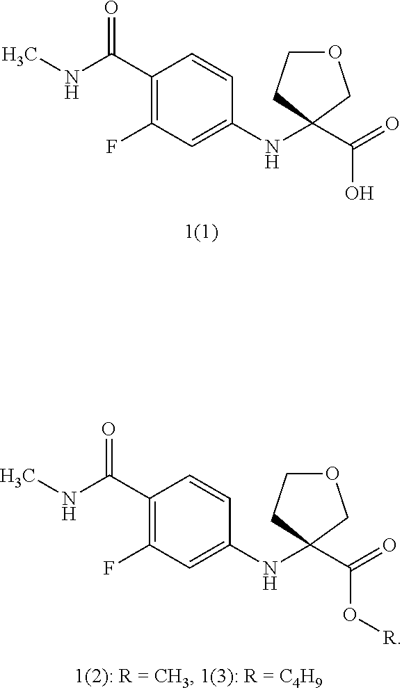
C1(C(NC)=O)=C(F)C=C(NC2(C(=O)O)COCC2)C=C1.C1(C(NC)=O)=C(F)C=C(NC2(C(=O)O[R])COCC2)C=C1
